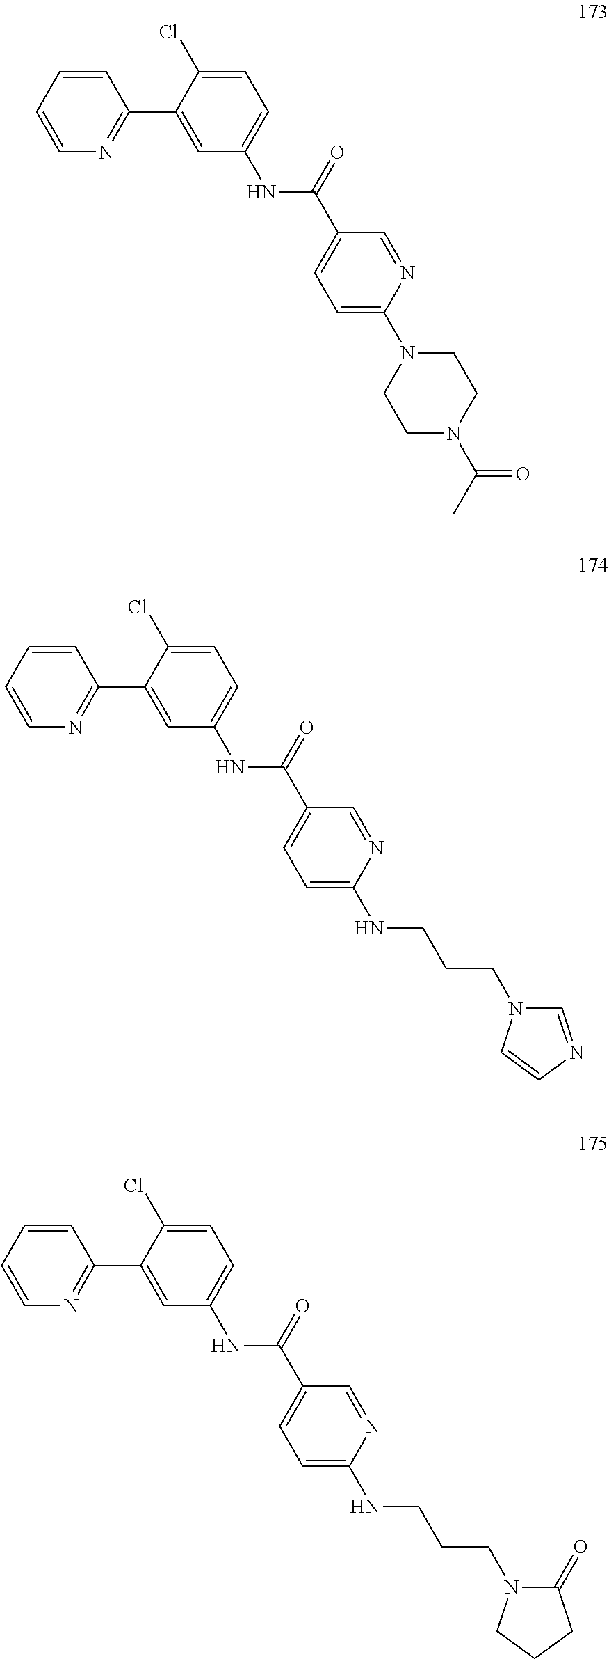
C1=CC=CN=C1C1=CC(NC(C2=CC=C(N3CCN(C(C)=O)CC3)N=C2)=O)=CC=C1Cl.C1=CC=CN=C1C1=CC(NC(C2=CC=C(NCCCN3C=NC=C3)N=C2)=O)=CC=C1Cl.C1=CC=CN=C1C1=CC(NC(C2=CC=C(NCCCN3C(=O)CCC3)N=C2)=O)=CC=C1Cl
